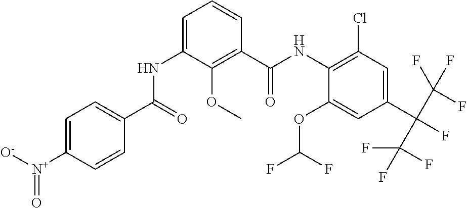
C1=C([N+]([O-])=O)C=CC(C(=O)NC2=CC=CC(C(NC3=C(Cl)C=C(C(C(F)(F)F)(C(F)(F)F)F)C=C3OC(F)F)=O)=C2OC)=C1
